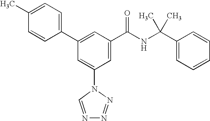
C1(C2=CC(C(NC(C3=CC=CC=C3)(C)C)=O)=CC(N3C=NN=N3)=C2)=CC=C(C)C=C1
